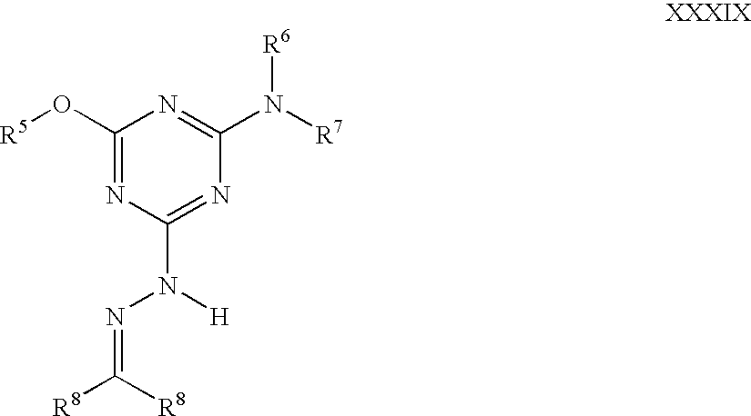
C1(O[R5])=NC(N([H])N=C([R8])[R8])=NC(N([R7])[R6])=N1
